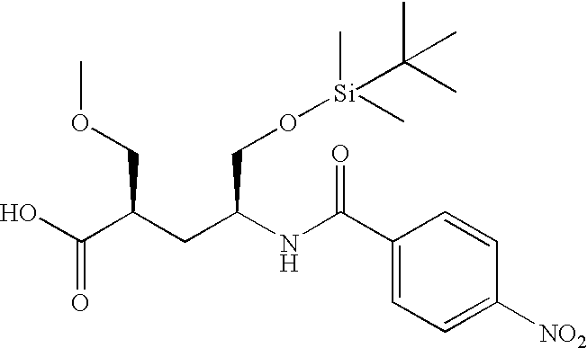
OC(C(COC)CC(NC(C1=CC=C([NO2])C=C1)=O)CO[Si](C)(C)C(C)(C)C)=O
